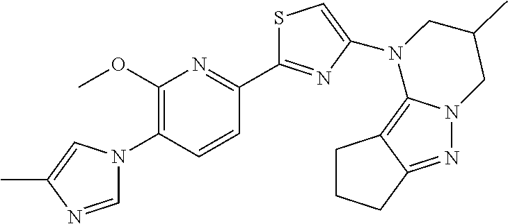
C1=NC(C)=CN1C1=C(OC)N=C(C2=NC(N3C4=C5C(=NN4CC(C)C3)CCC5)=CS2)C=C1
